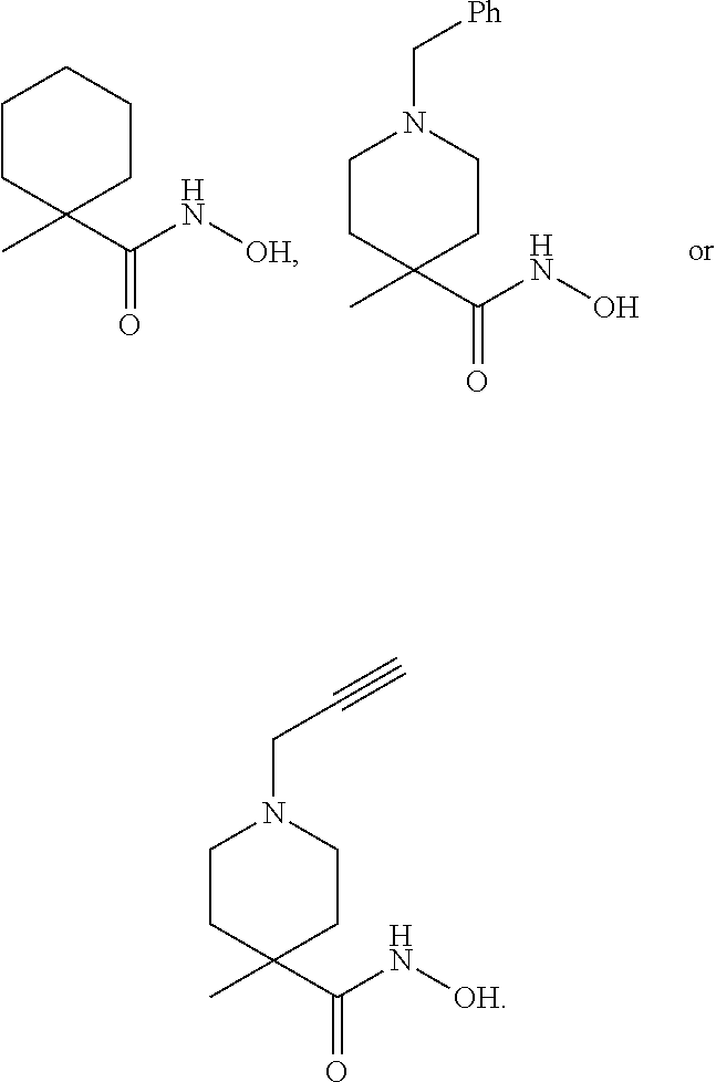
CC1(C(N[OH])=O)CCCCC1.CC1(C(NO)=O)CCN(C[Ph])CC1.CC1(C(N[OH])=O)CCN(CC#C)CC1
